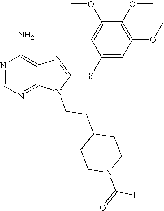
N1=CN=C2C(=C1N)N=C(SC1=CC(OC)=C(OC)C(OC)=C1)N2CCC1CCN(C([H])=O)CC1
